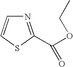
N1=C(C(OCC)=O)SC=C1
